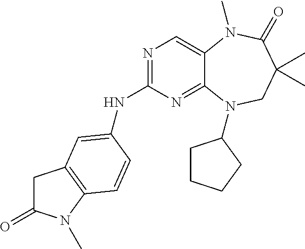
N1=C(NC2=CC3=C(N(C)C(=O)C3)C=C2)N=C2C(=C1)N(C)C(=O)C(C)(C)CN2C1CCCC1
